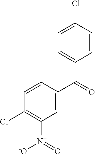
C1=C(Cl)C=CC(C(=O)C2=CC([N+](=O)[-O])=C(Cl)C=C2)=C1
